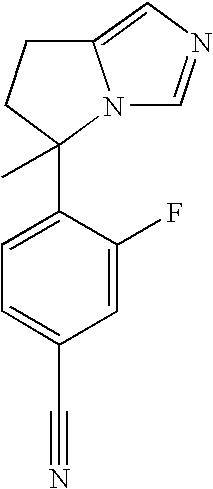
C1=C(F)C(C2(C)N3C(=CN=C3)CC2)=CC=C1C#N
